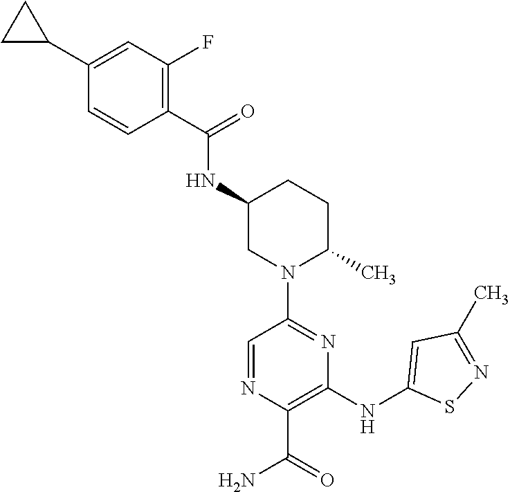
C1(NC(C2=C(F)C=C(C3CC3)C=C2)=O)CN(C2=NC(NC3=CC(C)=NS3)=C(C(N)=O)N=C2)C(C)CC1
